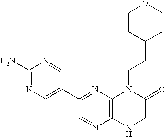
C12=C(N=C(C3=CN=C(N)N=C3)C=N1)N(CCC1CCOCC1)C(=O)CN2
